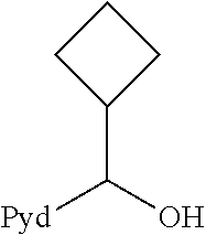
C1(C(O)[Pyd])CCC1
